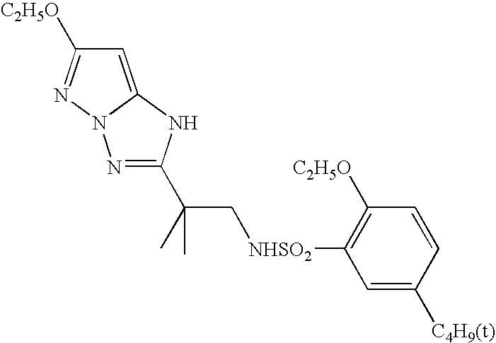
C1=C2N(N=C1[C2H5O])N=C(C(C[NHSO2]C1=C([C2H5O])C=CC([C4H9(t)])=C1)(C)C)N2
